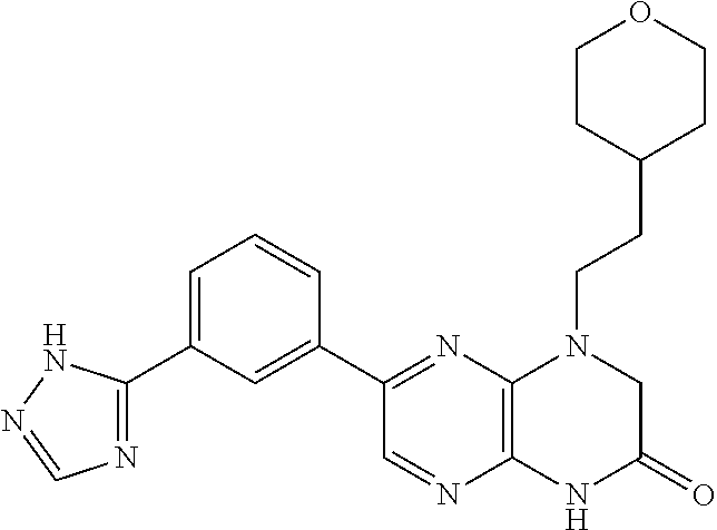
C12=C(N=C(C3=CC(C4=NC=NN4)=CC=C3)C=N1)N(CCC1CCOCC1)CC(=O)N2
